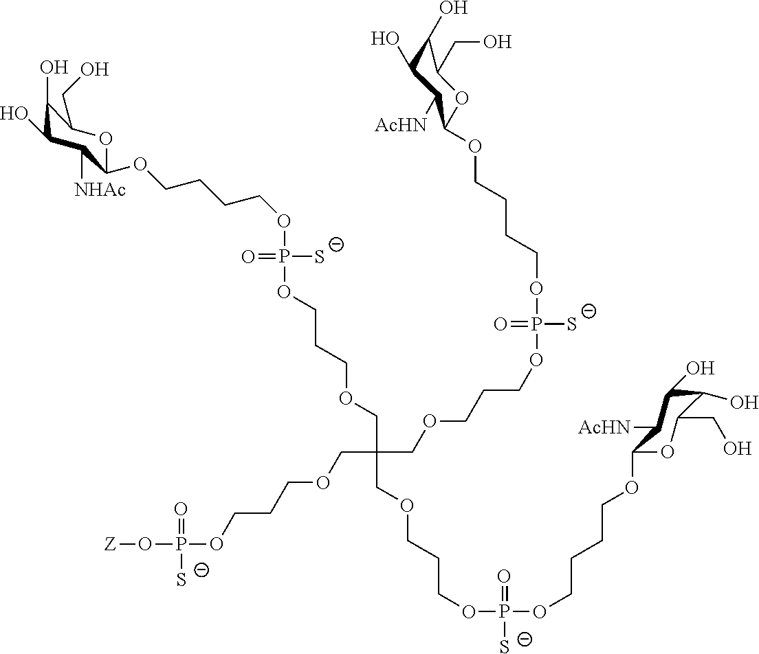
O(P(OCCCOCC(COCCCOP(OCCCCOC1OC(CO)C(O)C(O)C1[AcHN])(=O)[S-])(COCCCOP(OCCCCOC1OC(CO)C(O)C(O)C1[AcHN])([S-])=O)COCCCOP(O[Z])(=O)[S-])([S-])=O)CCCCOC1C([NHAc])C(O)C(O)C(CO)O1
